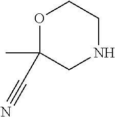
C1NCC(C#N)(C)OC1
